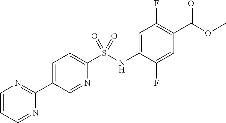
C1=C(NS(C2=CC=C(C3=NC=CC=N3)C=N2)(=O)=O)C(F)=CC(C(OC)=O)=C1F
